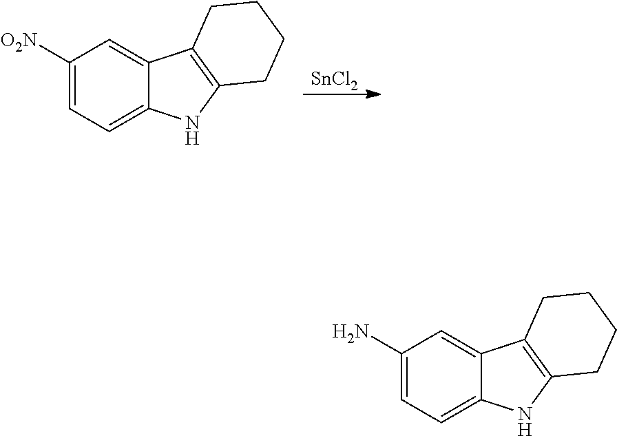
[SnCl2].C1([O2N])=CC=C2C(=C1)C1=C(N2)CCCC1.C1(N)=CC=C2C(=C1)C1=C(N2)CCCC1
